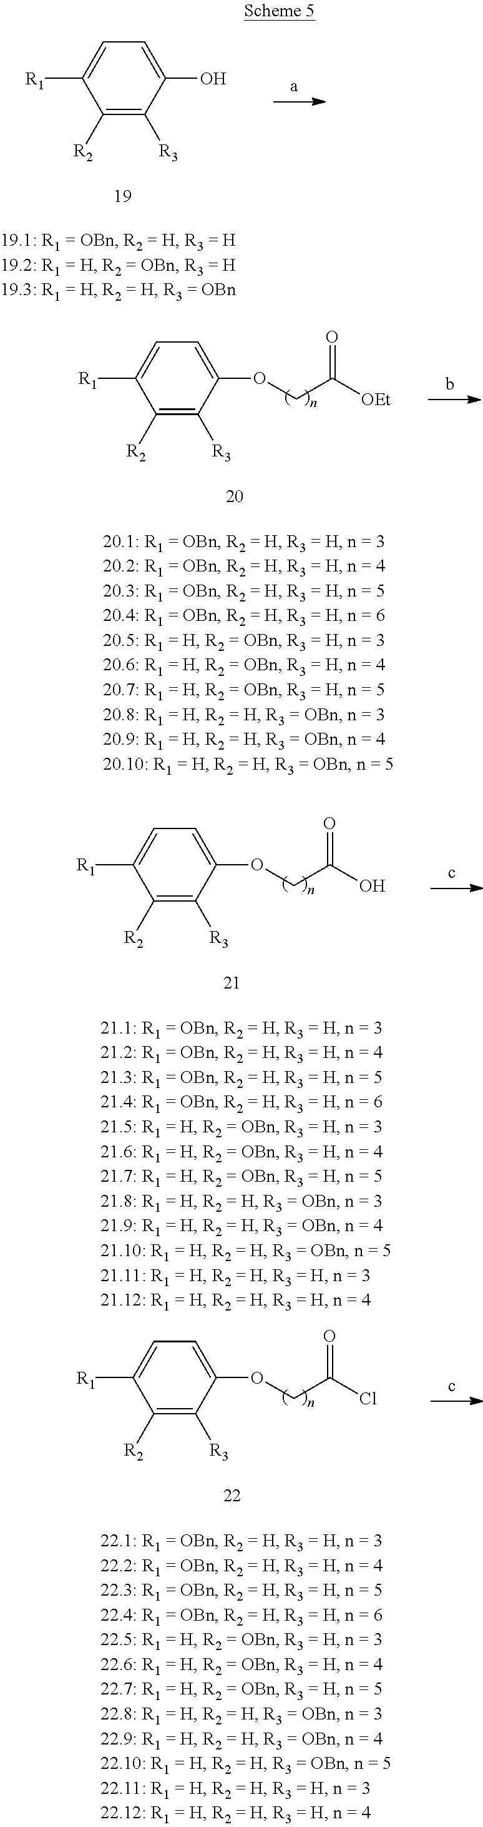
C1([R2])=C([R3])C(O)=CC=C1[R1].C1([R2])=C([R3])C(OCC([OEt])=O)=CC=C1[R1].C1([R2])=C([R3])C(OCC(O)=O)=CC=C1[R1].C1([R2])=C([R3])C(OCC(Cl)=O)=CC=C1[R1]
